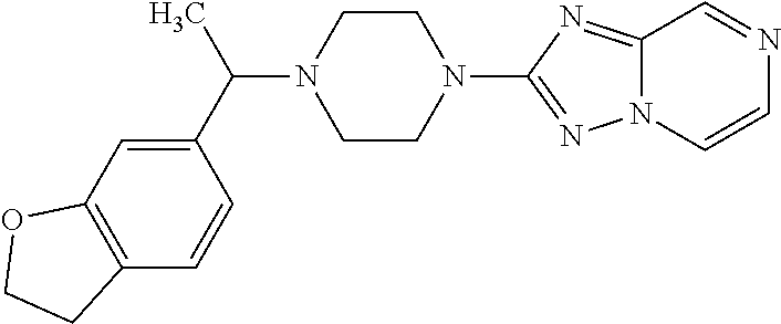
C12=NC(N3CCN(C(C)C4=CC5=C(C=C4)CCO5)CC3)=NN1C=CN=C2
